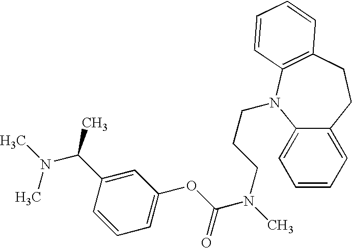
C1=C(C(N(C)C)C)C=CC=C1OC(N(C)CCCN1C2=CC=CC=C2CCC2=C1C=CC=C2)=O
